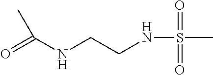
O=C(NCCNS(C)(=O)=O)C
